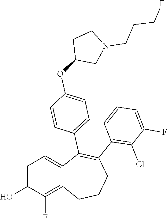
C1=C(O)C(F)=C2C(=C1)C(C1=CC=C(OC3CN(CCCF)CC3)C=C1)=C(C1=C(Cl)C(F)=CC=C1)CCC2
